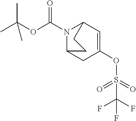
CC(OC(N1C2CC(OS(=O)(=O)C(F)(F)F)=CC1CC2)=O)(C)C
